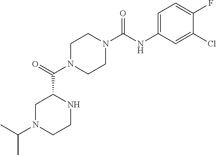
C1N(C(C2CN(C(C)C)CCN2)=O)CCN(C(NC2=CC=C(F)C(Cl)=C2)=O)C1
